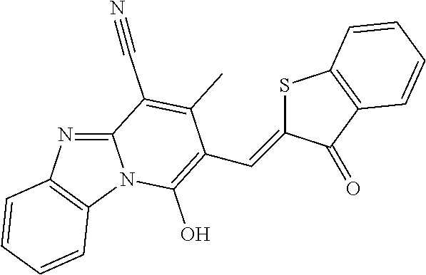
C12=NC3=C(N1C(O)=C(C=C1SC4=C(C1=O)C=CC=C4)C(C)=C2C#N)C=CC=C3
